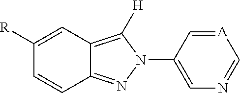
C12=C([H])N(C3=CN=C[A]=C3)N=C1C=CC([R])=C2
